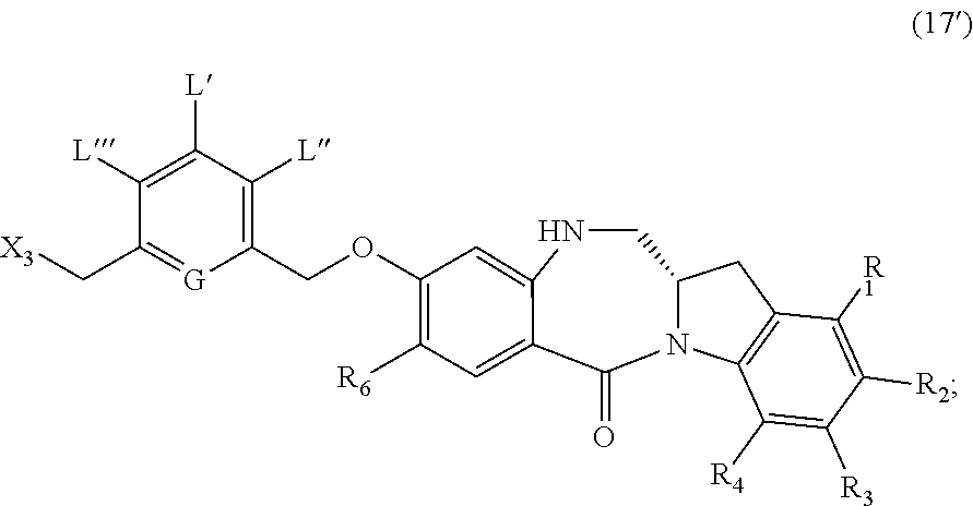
[X3]CC1=[G]C(COC2=C([R6])C=C3C(=O)N4C(CNC3=C2)CC2=C4C([R4])=C([R3])C([R2])=C2[R1])=C([L])C([L])=C1[L]
